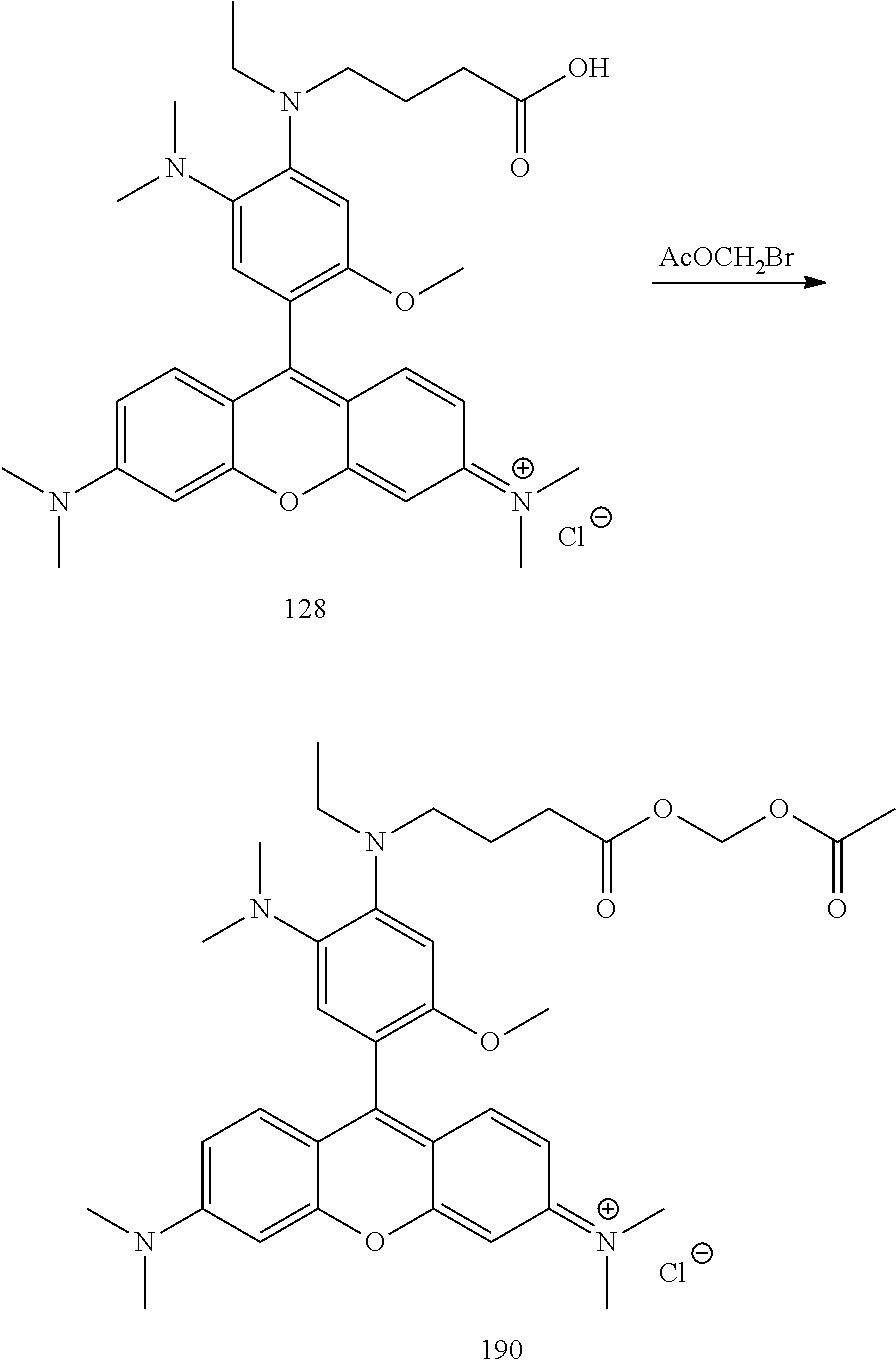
C1=C(N(C)C)C=C2C(=C1)C(C1=C(OC)C=C(N(CCCC(O)=O)CC)C(N(C)C)=C1)=C1C(=CC(=[N+](C)C)C=C1)O2.[Cl-].[AcOCH2Br].C1=C(N(C)C)C=C2C(=C1)C(C1=C(OC)C=C(N(CCCC(OCOC(=O)C)=O)CC)C(N(C)C)=C1)=C1C(=CC(=[N+](C)C)C=C1)O2.[Cl-]
